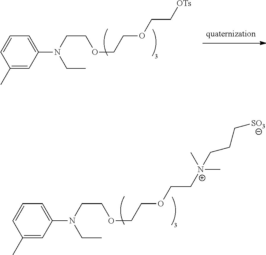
C1(C)=CC(N(CC)CCOCCOCC[N+](C)(C)CCC[SO3])=CC=C1.C1(C)=CC(N(CC)CCOCCOCC[OTs])=CC=C1
